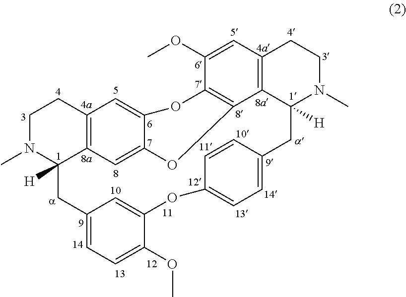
C1N(C)C2([H])C3=C(C1)C=C1C(=C3)OC3=C(O1)C(OC)=CC1=C3C([H])(N(C)CC1)CC1=CC=C(OC3=CC(=CC=C3OC)C2)C=C1
